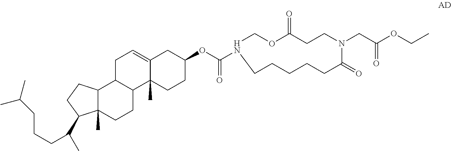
C12=CCC3C(C1(C)CCC(OC(=O)N1COC(=O)CCN(CC(=O)OCC)C(=O)CCCCC1)C2)CCC1(C)C3CCC1C(CCCC(C)C)C
